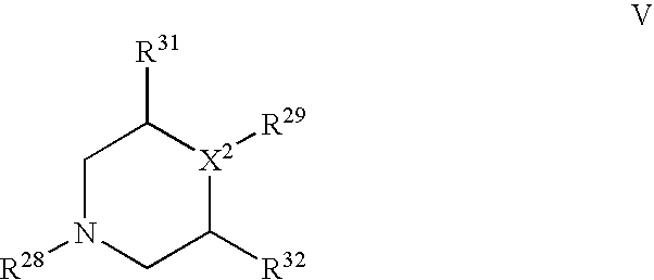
C1N([R28])CC([R32])[X2]([R29])C1[R31]
